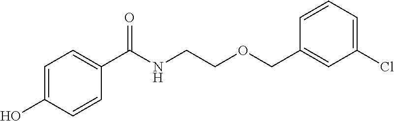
C1=C(O)C=CC(C(NCCOCC2=CC(Cl)=CC=C2)=O)=C1
